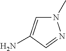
N1(C)C=C(N)C=N1
